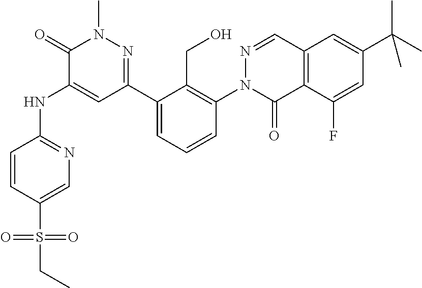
C12=C(C(F)=CC(C(C)(C)C)=C1)C(=O)N(C1=C(CO)C(C3=NN(C)C(=O)C(NC4=NC=C(S(CC)(=O)=O)C=C4)=C3)=CC=C1)N=C2
